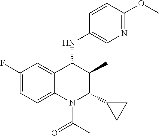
C1=CC(OC)=NC=C1NC1C(C)C(C2CC2)N(C(=O)C)C2=CC=C(F)C=C12
